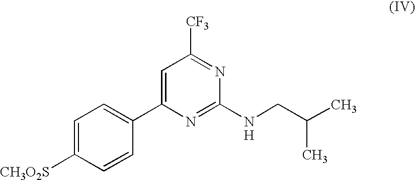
C1=C([CH3O2S])C=CC(C2=CC([CF3])=NC(NCC(C)C)=N2)=C1.[H]
